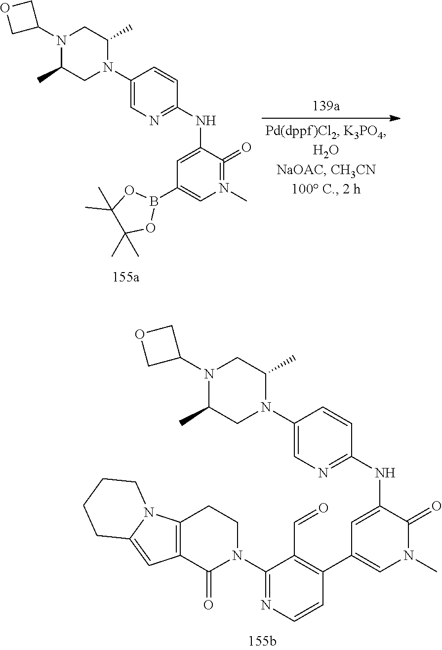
N1(C2COC2)C(C)CN(C2=CN=C(NC3=CC(C4=C(C=O)C(N5CCC6=C(C5=O)C=C5N6CCCC5)=NC=C4)=CN(C)C3=O)C=C2)C(C)C1.N1(C2COC2)C(C)CN(C2=CN=C(NC3=CC(B4OC(C)(C)C(C)(C)O4)=CN(C)=C3=O)C=C2)C(C)C1
